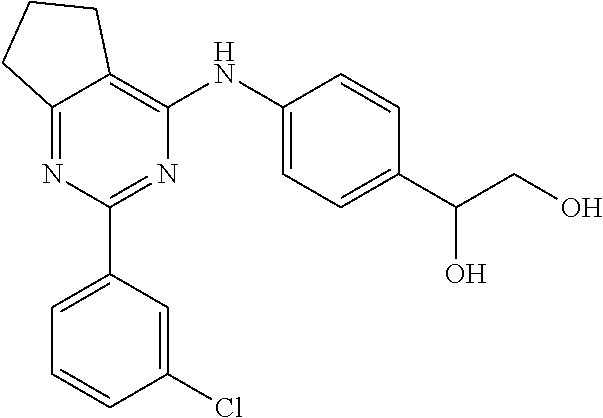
C12=NC(C3=CC=CC(Cl)=C3)=NC(NC3=CC=C(C(CO)O)C=C3)=C1CCC2
